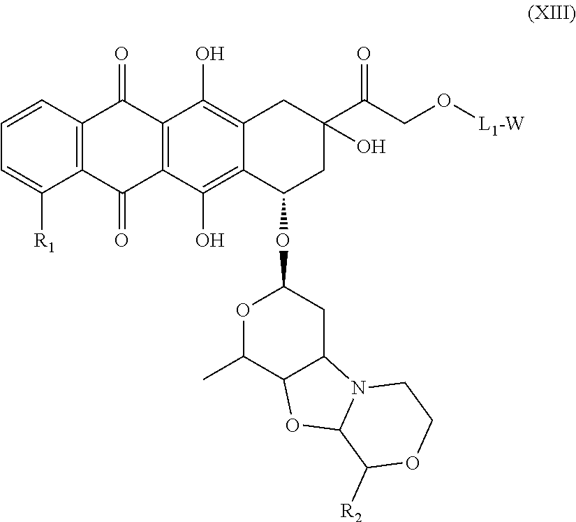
C1=CC2=C(C([R1])=C1)C(=O)C1=C(C2=O)C(O)=C2C(=C1O)C(OC1OC(C)C3C(C1)N1C(O3)C([R2])OCC1)CC(C(=O)CO[L1-W])(O)C2
